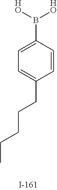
C1=C(B([HO])[HO])C=CC(CCCCC)=C1
